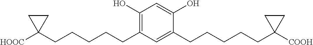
C1(O)=C(CCCCCC2([HOOC])CC2)C=C(CCCCCC2([COOH])CC2)C(O)=C1
